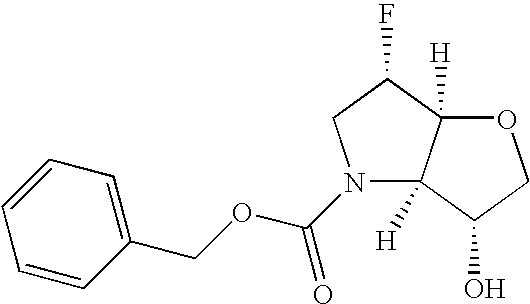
C1=CC(COC(N2C3([H])C([H])(C(F)C2)OCC3O)=O)=CC=C1
